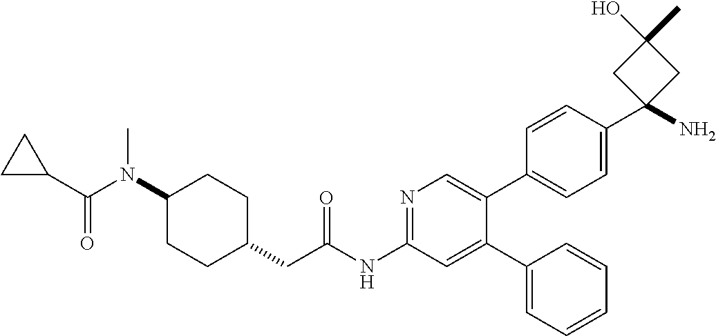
C1(N(C(C2CC2)=O)C)CCC(CC(NC2=NC=C(C3=CC=C(C4(N)CC(C)(O)C4)C=C3)C(C3=CC=CC=C3)=C2)=O)CC1
